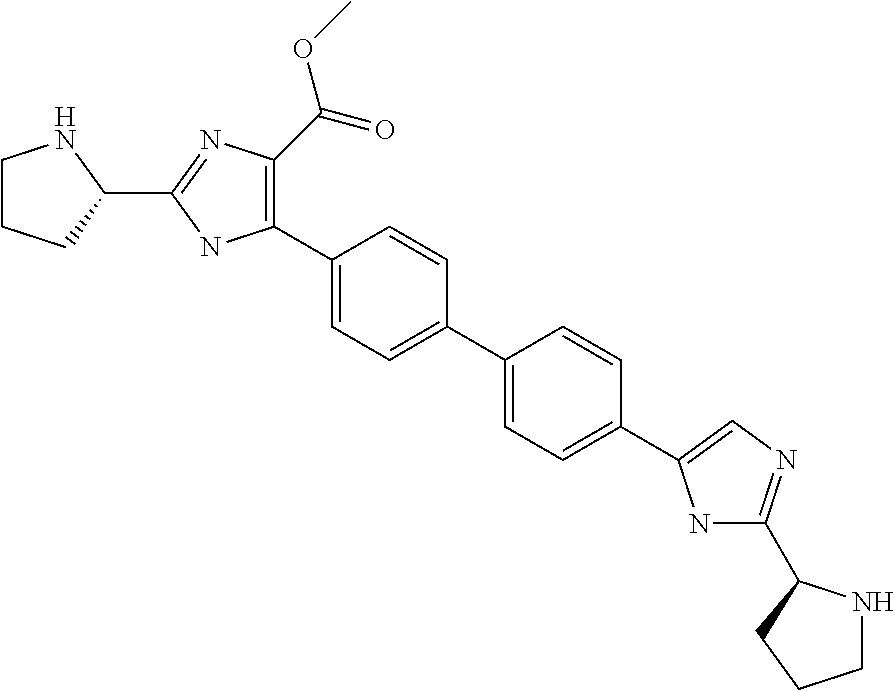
C1CCC(C2=NC(C(OC)=O)=C(C3=CC=C(C4=CC=C(C5=CN=C(C6NCCC6)N5)C=C4)C=C3)N2)N1
